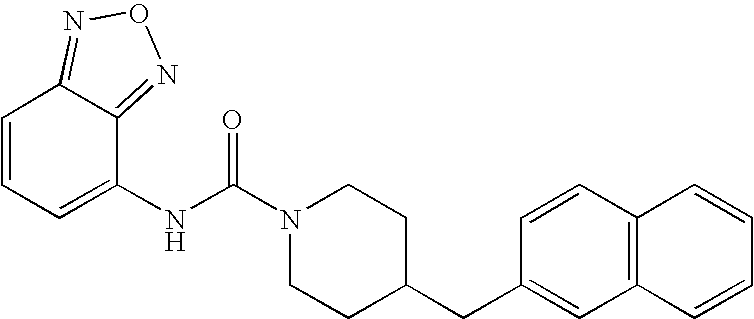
N(C(N1CCC(CC2=CC3=C(C=C2)C=CC=C3)CC1)=O)C1=CC=CC2=NON=C12
